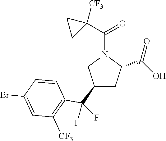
C1(C(C2=C([CF3])C=C(Br)C=C2)(F)F)CC(C(O)=O)N(C(C2([CF3])CC2)=O)C1
